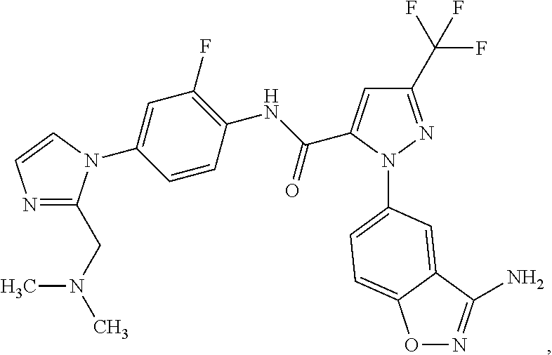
N1=C(CN(C)C)N(C2=CC(F)=C(NC(=O)C3=CC(C(F)(F)F)=NN3C3=CC=C4ON=C(N)C4=C3)C=C2)C=C1
